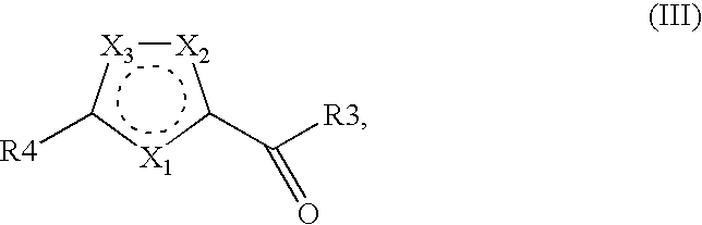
[X2]1:[X3]c([R4])[X1]c1C(=O)[R3]
